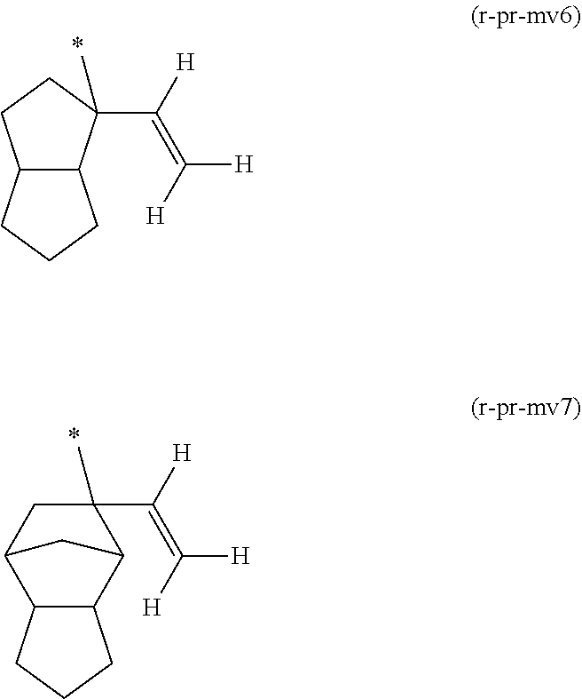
C(=C([H])[H])([H])C1(C)CC2C3C(C1C2)CCC3.C(=C([H])[H])([H])C1(C)C2C(CCC2)CC1
